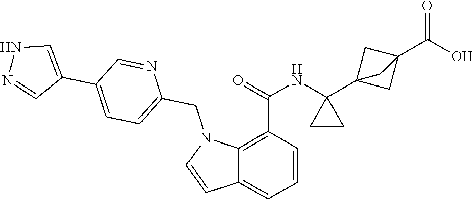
C1=CC(C(=O)NC2(C34CC(C(O)=O)(C3)C4)CC2)=C2C(=C1)C=CN2CC1=CC=C(C2=CNN=C2)C=N1
